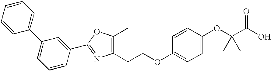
C1(CCOC2=CC=C(OC(C(=O)O)(C)C)C=C2)=C(C)OC(C2=CC(C3=CC=CC=C3)=CC=C2)=N1
